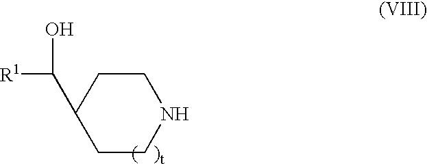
C1(C([R1])O)CCNCC1
